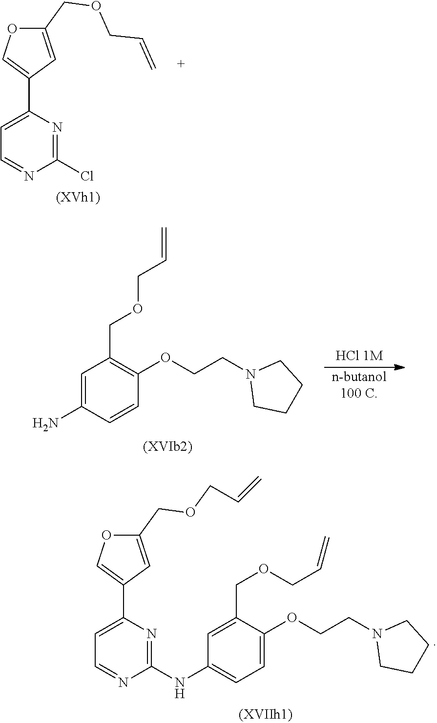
C1=C(C2=COC(COCC=C)=C2)N=C(Cl)N=C1.C1=C(N)C=CC(OCCN2CCCC2)=C1COCC=C.[n-butanol100 C].[HCl 1M].C1=C(COCC=C)C(OCCN2CCCC2)=CC=C1NC1=NC(C2=COC(COCC=C)=C2)=CC=N1
